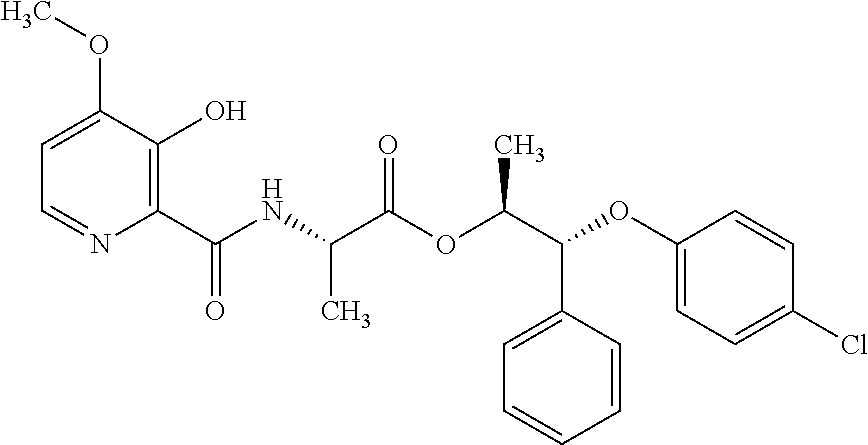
CC(C(=O)OC(C(C1=CC=CC=C1)OC1=CC=C(Cl)C=C1)C)NC(C1=C(O)C(OC)=CC=N1)=O
